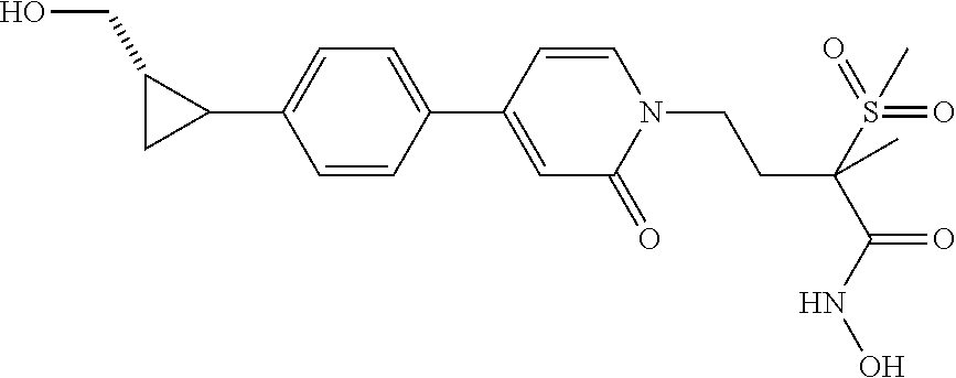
C1=CC(C2=CC=C(C3C(CO)C3)C=C2)=CC(=O)N1CCC(S(=O)(=O)C)(C(=O)NO)C
